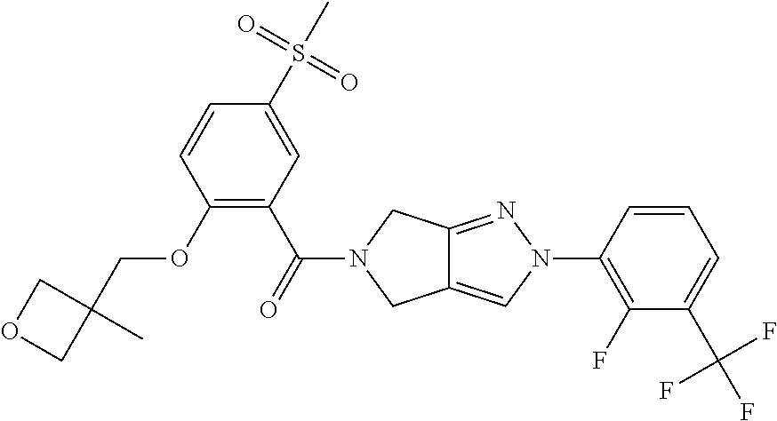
O(C1=C(C(=O)N2CC3=CN(C4=C(F)C(C(F)(F)F)=CC=C4)N=C3C2)C=C(S(C)(=O)=O)C=C1)CC1(C)COC1
